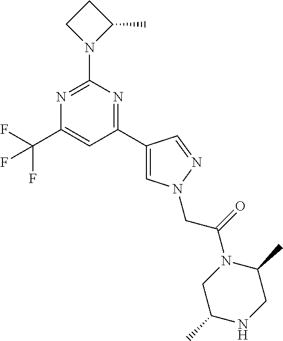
C1(C2=CN(CC(=O)N3CC(C)NCC3C)N=C2)=NC(N2C(C)CC2)=NC(C(F)(F)F)=C1
